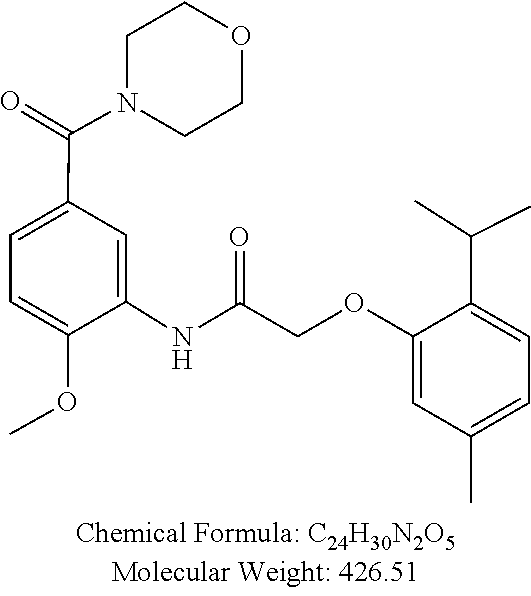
O1CCN(C(C2=CC=C(OC)C(NC(=O)COC3=CC(C)=CC=C3C(C)C)=C2)=O)CC1
